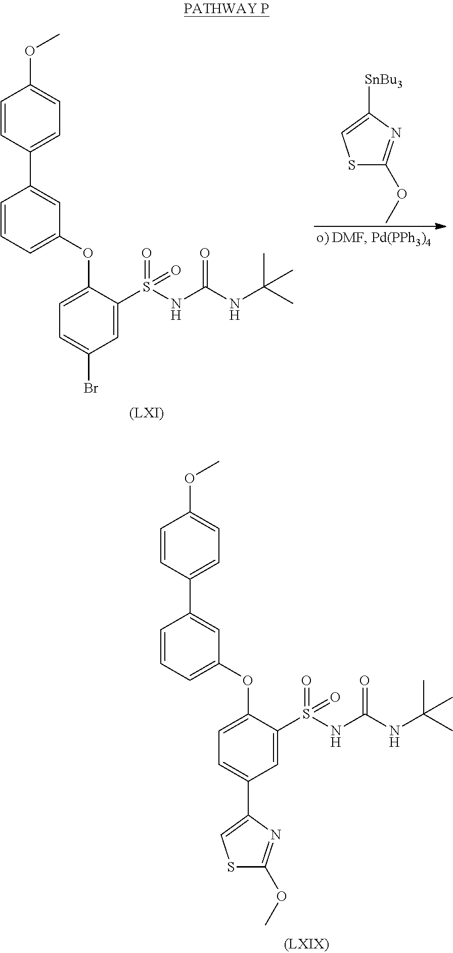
C1=CC(C2=CC(OC3=CC=C(Br)C=C3S(NC(NC(C)(C)C)=O)(=O)=O)=CC=C2)=CC=C1OC.S1C(OC)=NC([SnBu3])=C1.C1=CC(C2=CC(OC3=CC=C(C4=CSC(OC)=N4)C=C3S(NC(NC(C)(C)C)=O)(=O)=O)=CC=C2)=CC=C1OC
